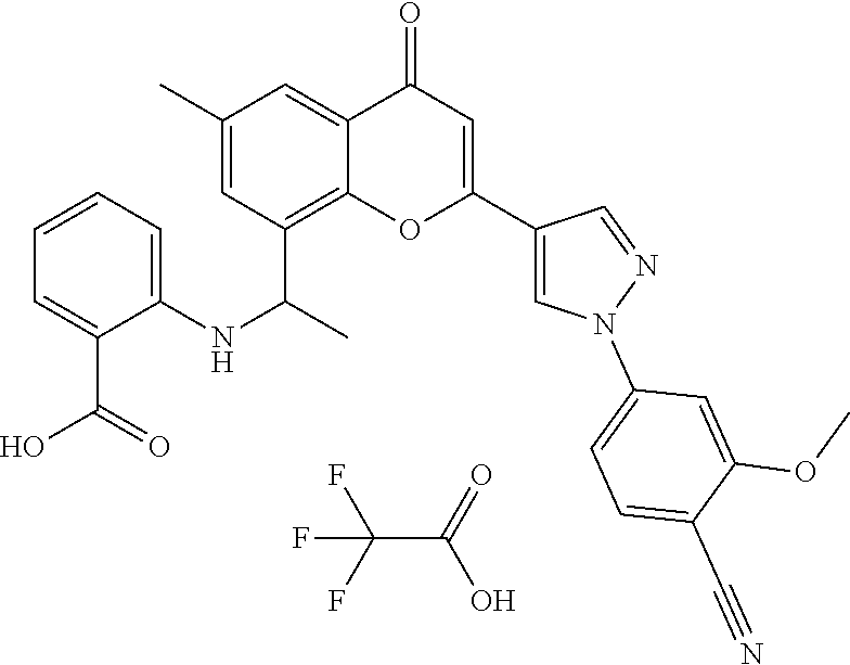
FC(F)(F)C(=O)O.C12=C(C(C)NC3=CC=CC=C3C(O)=O)C=C(C)C=C1C(=O)C=C(C1=CN(C3=CC=C(C#N)C(OC)=C3)N=C1)O2
